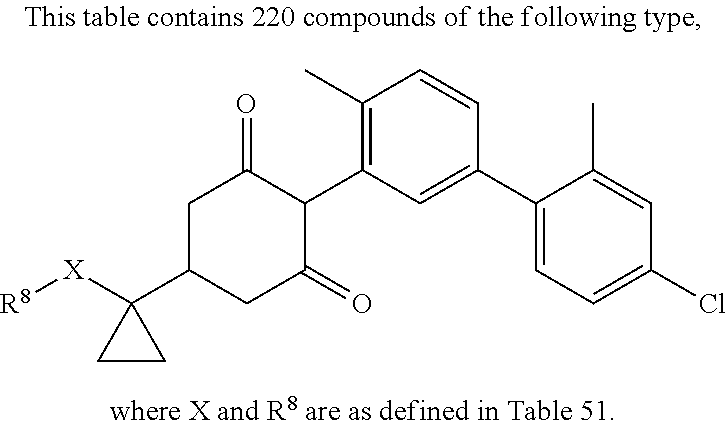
C1(C)=C(C2C(=O)CC(C3([X][R8])CC3)CC2=O)C=C(C2=CC=C(Cl)C=C2C)C=C1
